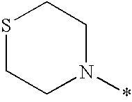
N1(*)CCSCC1
